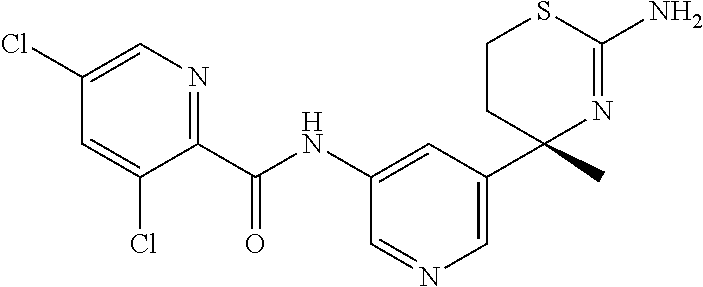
C(NC1=CC(C2(C)N=C(N)SCC2)=CN=C1)(=O)C1=NC=C(Cl)C=C1Cl
